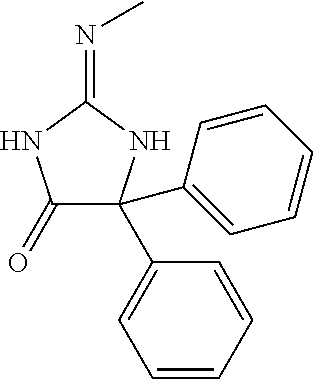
C1(=O)C(C2=CC=CC=C2)(C2=CC=CC=C2)NC(=NC)N1
